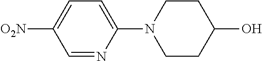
C1=NC(N2CCC(O)CC2)=CC=C1[O2N]
